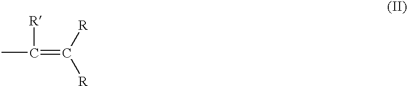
CC(=C([R])[R])[R]
